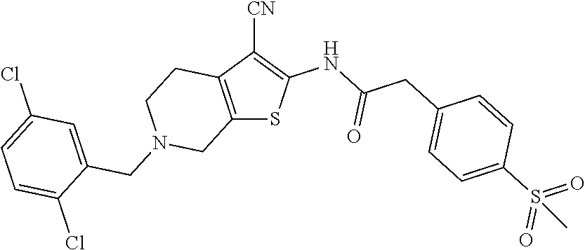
C12=C(C([CN])=C(NC(CC3=CC=C(S(=O)(=O)C)C=C3)=O)S1)CCN(CC1=CC(Cl)=CC=C1Cl)C2
